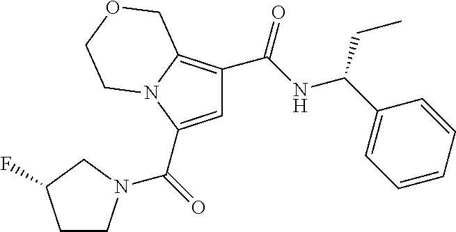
C1=C(C(=O)N2CCC(F)C2)N2C(=C1C(NC(C1=CC=CC=C1)CC)=O)COCC2
